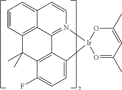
C1=C2C3=C(C(F)=C1)C(C)(C)C1=C4C3=N(C=CC4=CC=C1)[Ir]21O=C(C)C=C(C)O1
